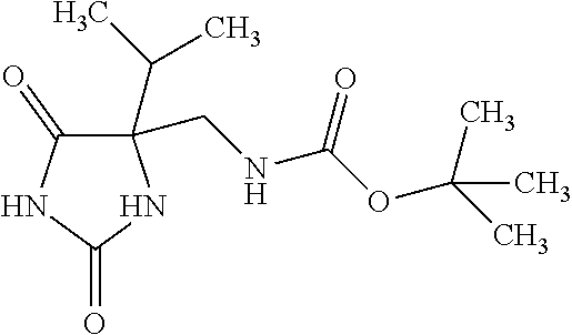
C1(C(C)C)(CNC(OC(C)(C)C)=O)C(=O)NC(=O)N1
